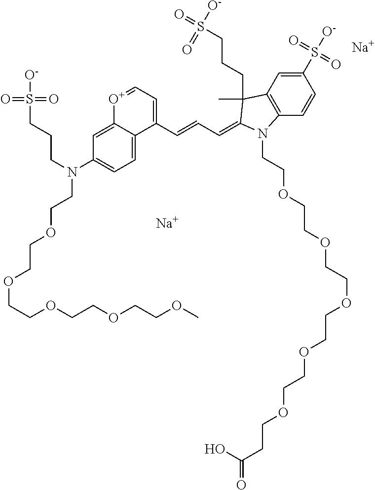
[Na].[Na].C(N(C1=CC=C2C(=C1)[O+]=CC=C2C=CC=C1C(CCCS([O-])(=O)=O)(C)C2=C(C=CC(S(=O)(=O)[O-])=C2)N1CCOCCOCCOCCOCCOCCC(O)=O)CCOCCOCCOCCOCCOC)CCS(=O)(=O)[O-]
